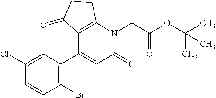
C1=C(Cl)C=CC(Br)=C1C1=CC(=O)N(CC(OC(C)(C)C)=O)C2=C1C(=O)CC2
